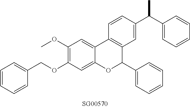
C1=CC=CC(COC2=C(OC)C=C3C(=C2)OC(C2=CC=CC=C2)C2=C3C=CC(C(C3=CC=CC=C3)C)=C2)=C1
